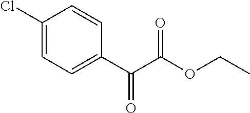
C1(Cl)=CC=C(C(C(OCC)=O)=O)C=C1
